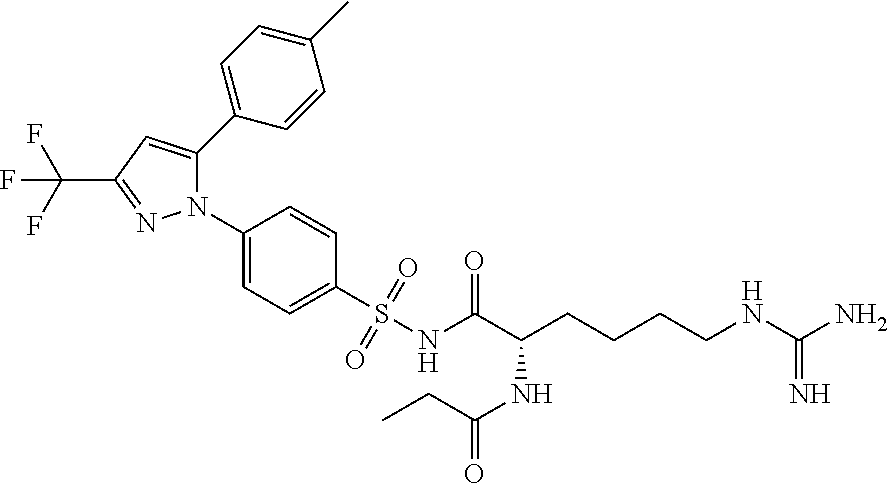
C1=C(C2=CC=C(C)C=C2)N(C2=CC=C(S(NC(C(NC(=O)CC)CCCCNC(N)=N)=O)(=O)=O)C=C2)N=C1C(F)(F)F
